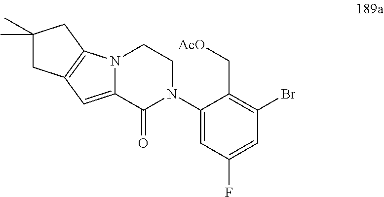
BrC1=C(C[AcO])C(N2CCN3C(=CC4=C3CC(C)(C)C4)C2=O)=CC(F)=C1
